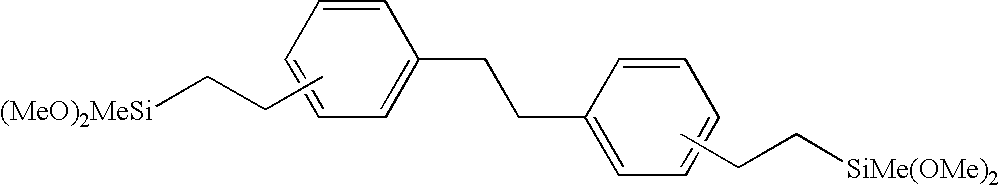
CCC[(MeO)2MeSi].C1=CC=CC=C1CCC1=CC=CC=C1.CCC[SiMe(OMe)2]
